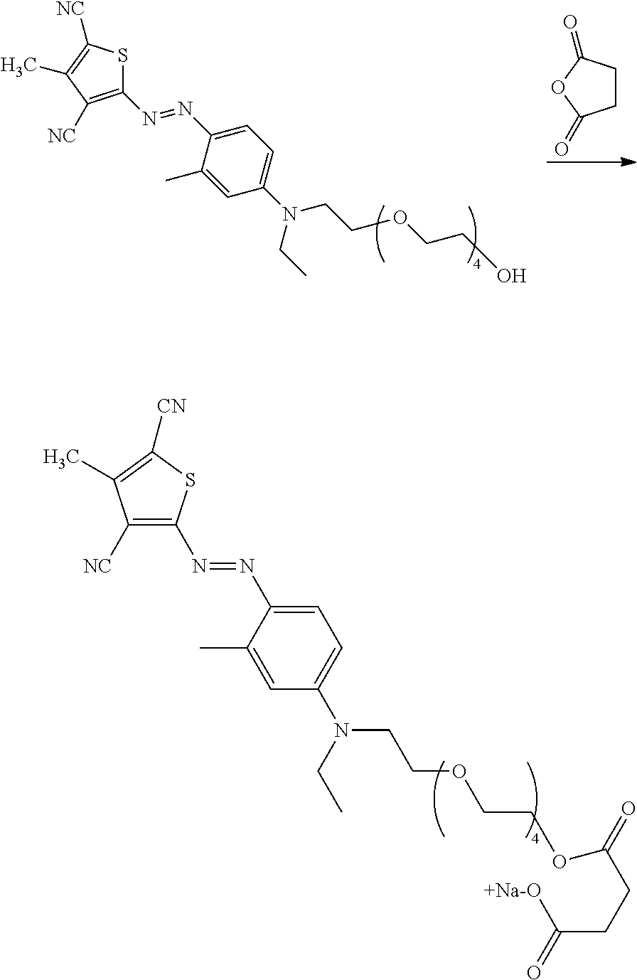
C1CC(=O)OC1=O.C1=C(N=NC2=C([NC])C(C)=C([NC])S2)C(C)=CC(N(CC)CCOCCO)=C1.C1=C(N=NC2=C([NC])C(C)=C([CN])S2)C(C)=CC(N(CC)CCOCCOC(CCC([+Na-O])=O)=O)=C1
